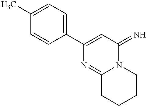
C1(C2=CC(=N)N3C(=N2)CCCC3)=CC=C(C)C=C1
